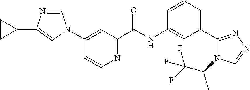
C1(N2C=NC(C3CC3)=C2)=CC(C(NC2=CC(C3=NN=CN3C(C(F)(F)F)C)=CC=C2)=O)=NC=C1
